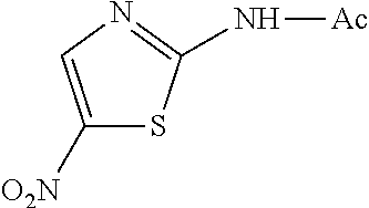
C1([O2N])=CN=C(N[Ac])S1
